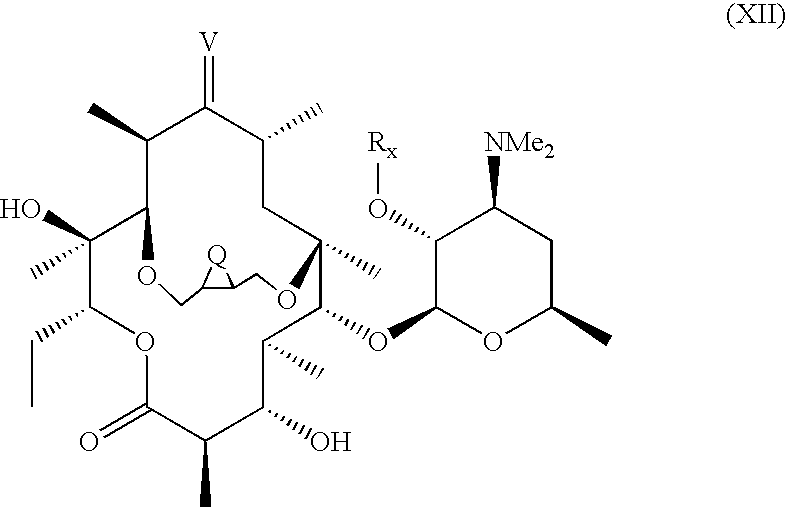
C1(C)C2C(O)(C)C(CC)OC(=O)C(C)C(O)C(C)C(OC3OC(C)CC([NMe2])C3O[Rx])C(C)(CC(C)C1=[V])OCC1C(CO2)[Q]1
